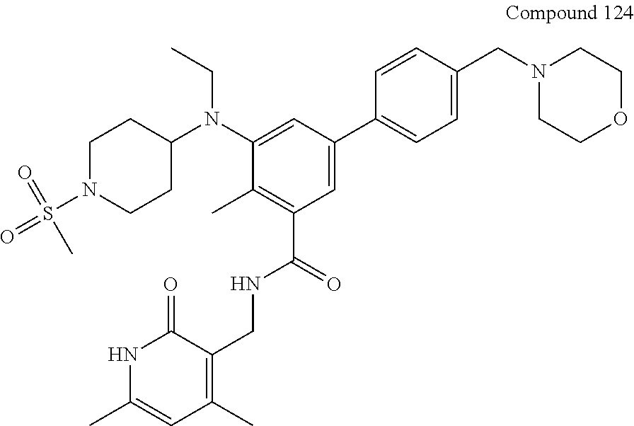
C1=C(N(C2CCN(S(=O)(=O)C)CC2)CC)C(C)=C(C(NCC2=C(C)C=C(C)NC2=O)=O)C=C1C1=CC=C(CN2CCOCC2)C=C1
